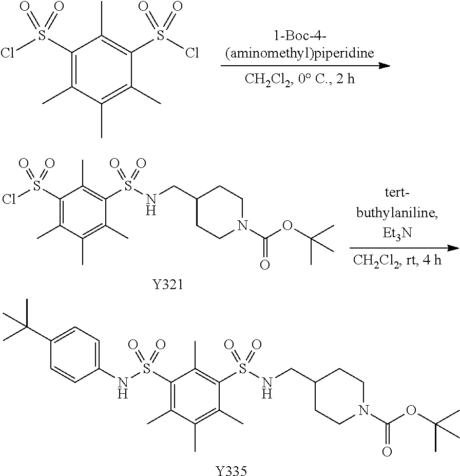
C1(NS(C2=C(C)C(C)=C(C)C(S(NCC3CCN(C(=O)OC(C)(C)C)CC3)(=O)=O)=C2C)(=O)=O)=CC=C(C(C)(C)C)C=C1.[Y335].C1(S(Cl)(=O)=O)=C(C)C(C)=C(C)C(S(Cl)(=O)=O)=C1C.C1(S(Cl)(=O)=O)=C(C)C(C)=C(C)C(S(NCC2CCN(C(OC(C)(C)C)=O)CC2)(=O)=O)=C1C.[Y321]
